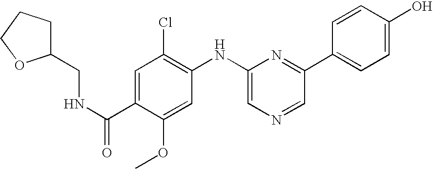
C1=C(O)C=CC(C2=NC(NC3=C(Cl)C=C(C(NCC4CCCO4)=O)C(OC)=C3)=CN=C2)=C1
